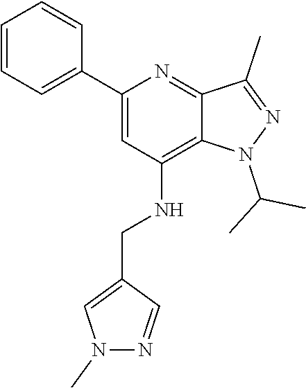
N1(C(C)C)N=C(C)C2=NC(C3=CC=CC=C3)=CC(NCC3=CN(C)N=C3)=C12
